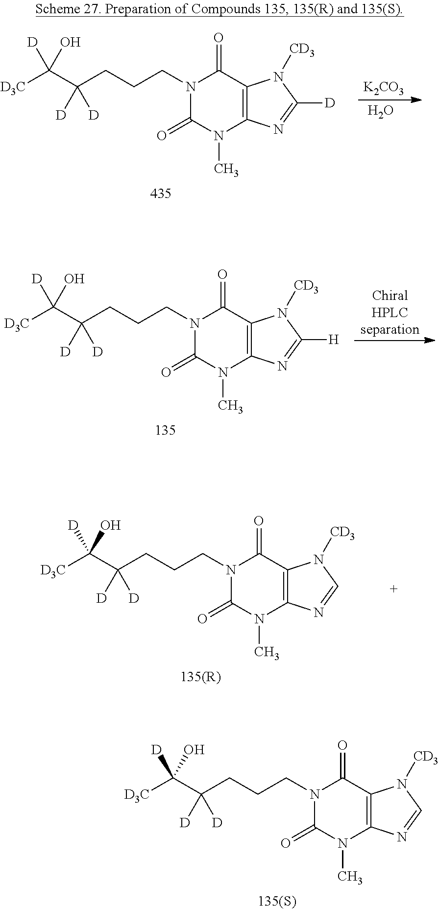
C12=C(C(=O)N(CCCC(C([D3C])(O)[D])([D])[D])C(=O)N1C)N([CD3])C([H])=N2.C12=C(C(=O)N(CCCC(C([D3C])(O)[D])([D])[D])C(=O)N1C)N([CD3])C=N2.C12=C(C(=O)N(CCCC(C([D3C])(O)[D])([D])[D])C(=O)N1C)N([CD3])C=N2.C12=C(C(=O)N(CCCC(C([D3C])(O)[D])([D])[D])C(=O)N1C)N([CD3])C([D])=N2.O.[K2CO3]
